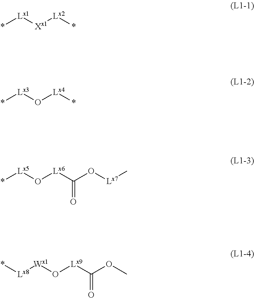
*[Lx1][Xx1][Lx2]*.*[Lx3]O[Lx4]*.*[Lx5]O[Lx6]C(O[Lx7]C)=O.[Lx8]([Wx1]O[Lx9]C(OC)=O)*
